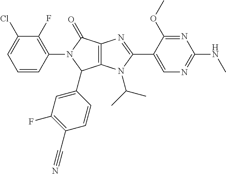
C12=C(N(C(C)C)C(C3=CN=C(NC)N=C3OC)=N1)C(C1=CC(F)=C(C#N)C=C1)N(C1=C(F)C(Cl)=CC=C1)C2=O
